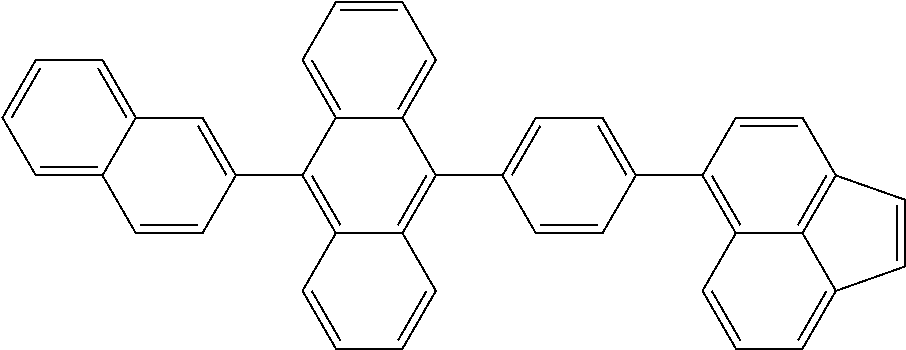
C1=CC=C2C(=C1)C(C1=CC=C(C3=C4C=CC=C5C=CC(=C45)C=C3)C=C1)=C1C(=C2C2=CC3=CC=CC=C3C=C2)C=CC=C1
